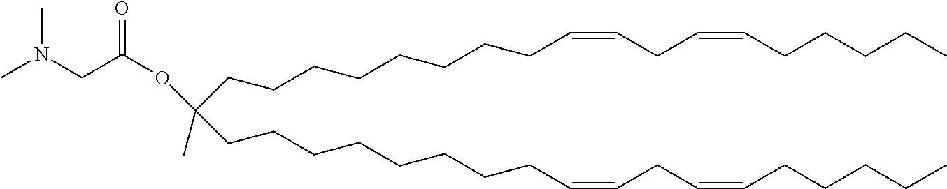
C(CCCCCCCC=CCC=CCCCCC)C(CCCCCCCCC=CCC=CCCCCC)(C)OC(CN(C)C)=O
